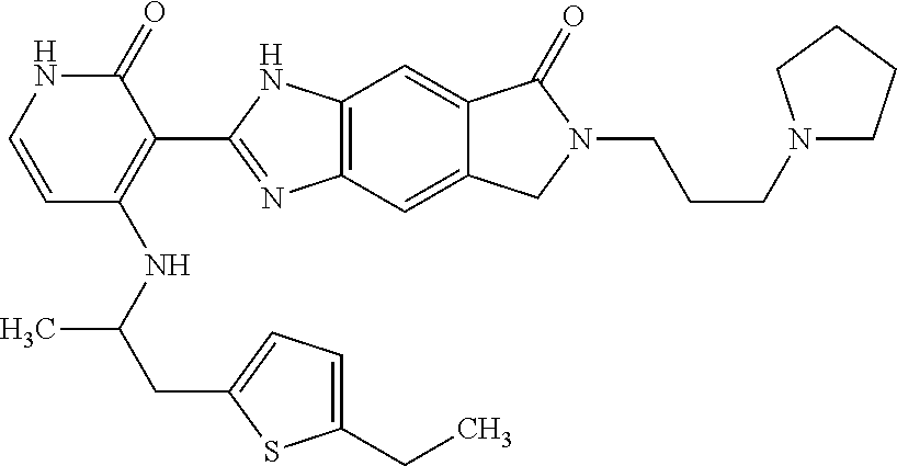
C1=CC(NC(CC2=CC=C(CC)S2)C)=C(C2=NC3=C(N2)C=C2C(=C3)CN(CCCN3CCCC3)C2=O)C(=O)N1
